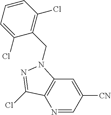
N1=CC([CN])=CC2=C1C(Cl)=NN2CC1=C(Cl)C=CC=C1Cl
